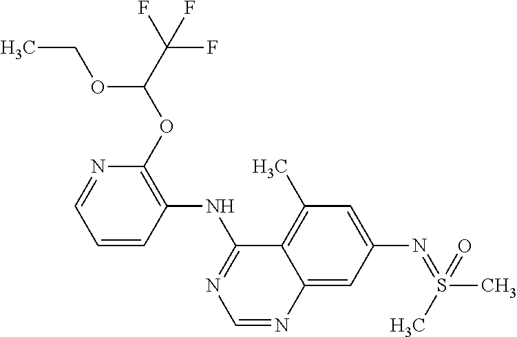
C1=CC(NC2=NC=NC3=CC(N=S(C)(C)=O)=CC(C)=C23)=C(OC(OCC)C(F)(F)F)N=C1
